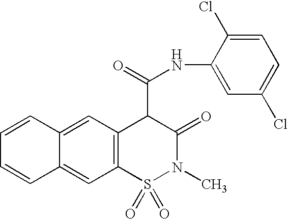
C1=CC2=CC3=C(C=C2C=C1)S(=O)(=O)N(C)C(=O)C3C(NC1=CC(Cl)=CC=C1Cl)=O
